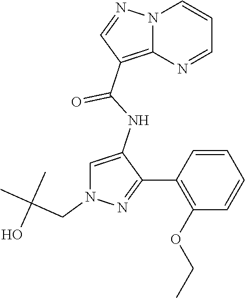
N12C(=C(C(NC3=CN(CC(C)(C)O)N=C3C3=C(OCC)C=CC=C3)=O)C=N1)N=CC=C2
